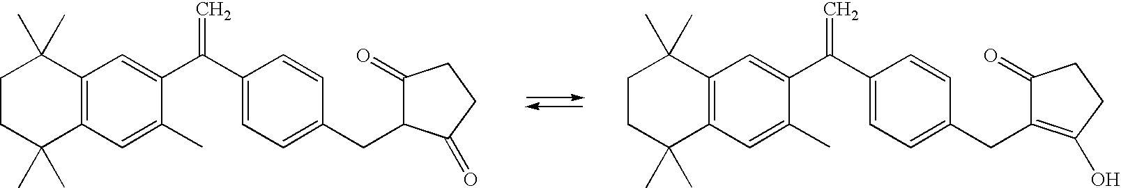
C1CC(C)(C)C2=C(C1(C)C)C=C(C(C1=CC=C(CC3C(=O)CCC3=O)C=C1)=C)C(C)=C2.C1CC(C)(C)C2=C(C1(C)C)C=C(C(C1=CC=C(CC3=C(O)CCC3=O)C=C1)=C)C(C)=C2
